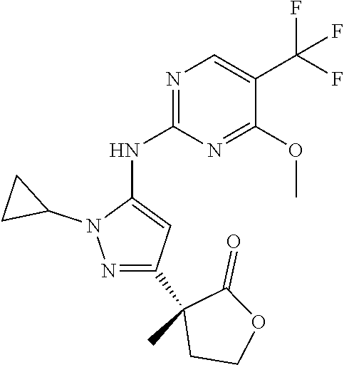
N1=C(NC2=CC(C3(C)CCOC3=O)=NN2C2CC2)N=C(OC)C(C(F)(F)F)=C1
